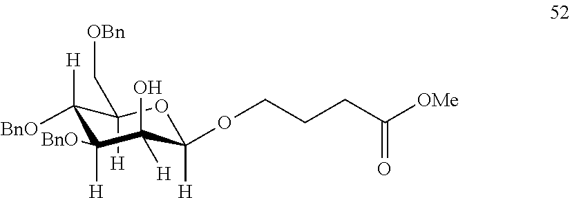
C1([H])(C[OBn])C([H])([BnO])C([BnO])([H])C([H])(O)C([H])(OCCCC([OMe])=O)O1
